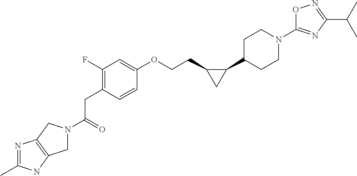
C(CC1=C(F)C=C(OCCC2C(C3CCN(C4=NC(C(C)C)=NO4)CC3)C2)C=C1)(=O)N1CC2=C(C1)N=C(C)N2
